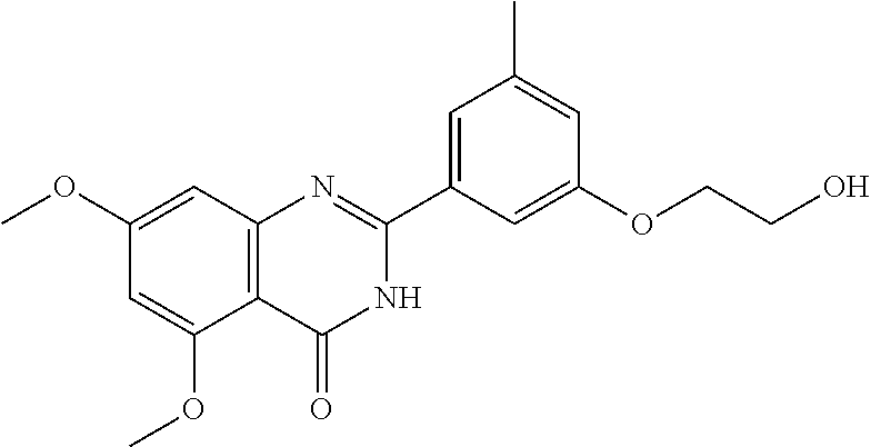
C1=C(OC)C2=C(C=C1OC)N=C(C1=CC(C)=CC(OCCO)=C1)NC2=O
